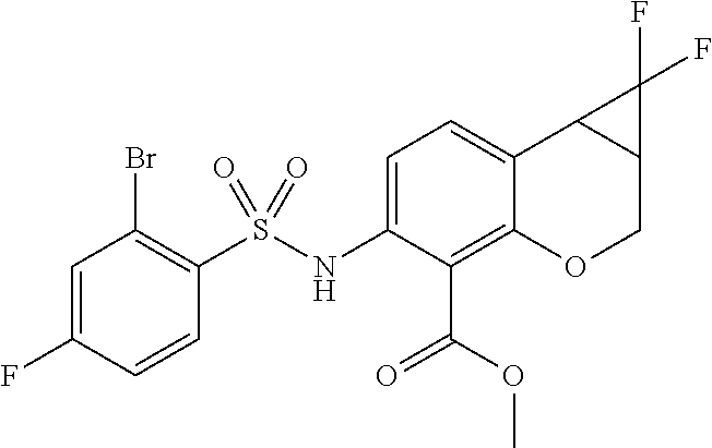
C1(NS(C2=C(Br)C=C(F)C=C2)(=O)=O)=CC=C2C(=C1C(=O)OC)OCC1C2C1(F)F
